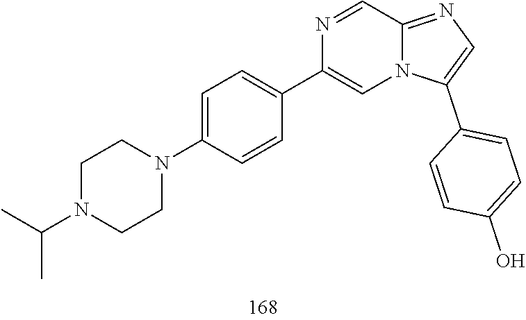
N1=CC2=NC=C(C3=CC=C(O)C=C3)N2C=C1C1=CC=C(N2CCN(C(C)C)CC2)C=C1
